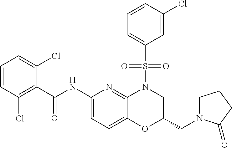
C1(C(NC2=CC=C3C(=N2)N(S(C2=CC=CC(Cl)=C2)(=O)=O)CC(CN2CCCC2=O)O3)=O)=C(Cl)C=CC=C1Cl
